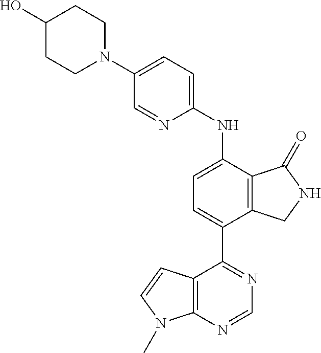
C1(N2CCC(O)CC2)=CC=C(NC2=CC=C(C3=NC=NC4=C3C=CN4C)C3=C2C(=O)NC3)N=C1
